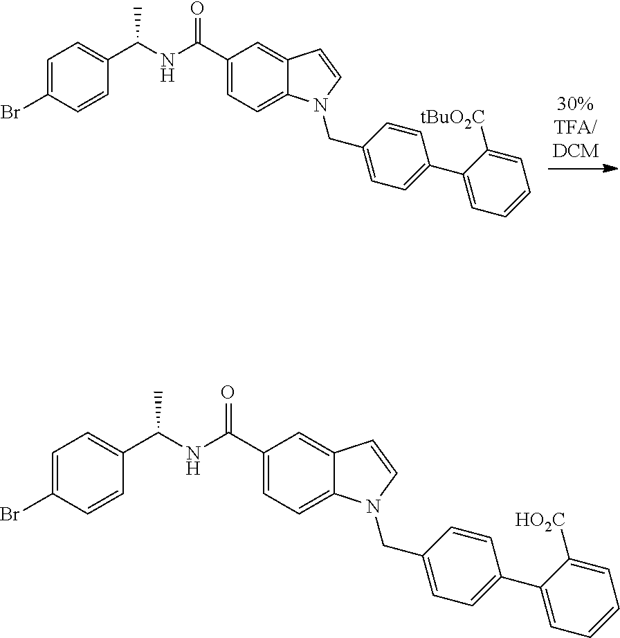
C1(C(NC(C2=CC=C(Br)C=C2)C)=O)=CC=C2C(=C1)C=CN2CC1=CC=C(C2=CC=CC=C2[tBuO2C])C=C1.C1(C(NC(C2=CC=C(Br)C=C2)C)=O)=CC=C2C(=C1)C=CN2CC1=CC=C(C2=CC=CC=C2[HO2C])C=C1
